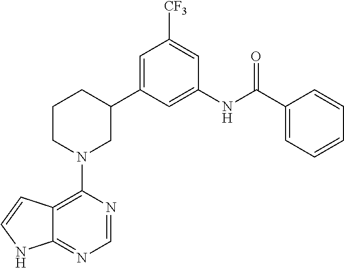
C12=C(N3CC(C4=CC([CF3])=CC(NC(C5=CC=CC=C5)=O)=C4)CCC3)N=CN=C1NC=C2
